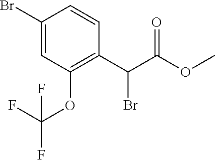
C1(Br)=CC(OC(F)(F)F)=C(C(C(OC)=O)Br)C=C1
